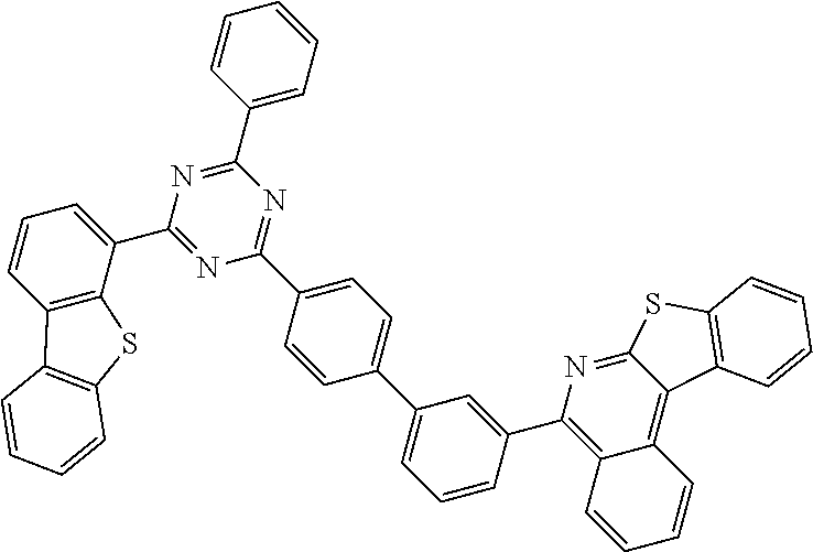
C1(C2=NC(C3=CC=CC4=C3SC3=C4C=CC=C3)=NC(C3=CC=C(C4=CC=CC(C5=C6C(=C7C(=N5)SC5=C7C=CC=C5)C=CC=C6)=C4)C=C3)=N2)=CC=CC=C1
